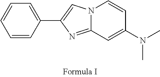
N12C(=NC(C3=CC=CC=C3)=C1)C=C(N(C)C)C=C2
